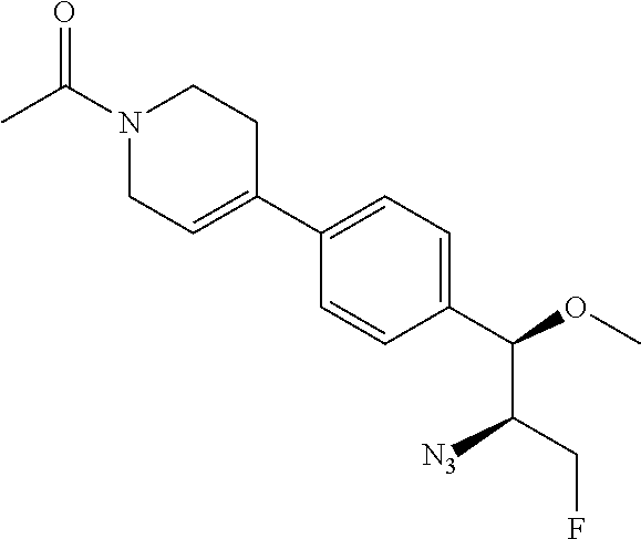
CC(N1CC=C(C2=CC=C(C(OC)C(CF)[N3])C=C2)CC1)=O
